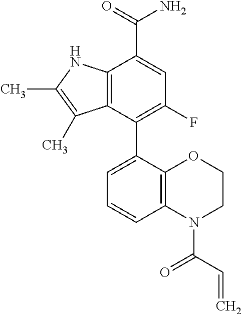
C1(C2=CC=CC3=C2OCCN3C(=O)C=C)=C(F)C=C(C(=O)N)C2=C1C(C)=C(C)N2
